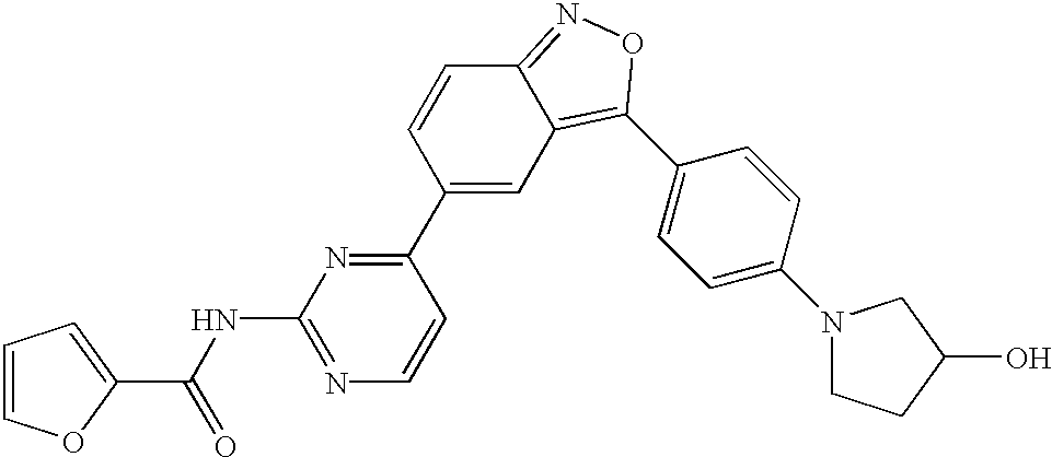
C1(C2=NC(NC(C3=CC=CO3)=O)=NC=C2)=CC2=C(C3=CC=C(N4CCC(O)C4)C=C3)ON=C2C=C1
